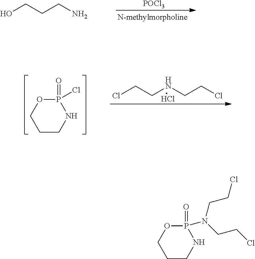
OCCCN.[POCl3].C1CNP(=O)(Cl)OC1.ClCCNCCCl.Cl.C1CNP(=O)(N(CCCl)CCCl)OC1
